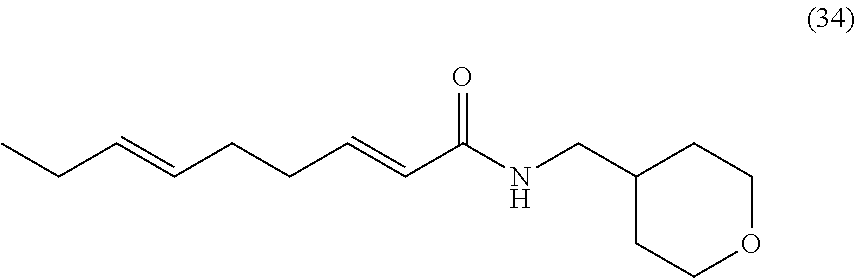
CCC=CCCC=CC(NCC1CCOCC1)=O
